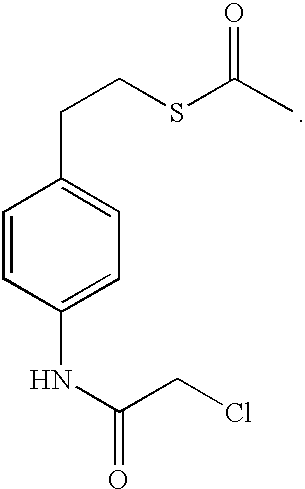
C1=CC(NC(CCl)=O)=CC=C1CCSC(C)=O
